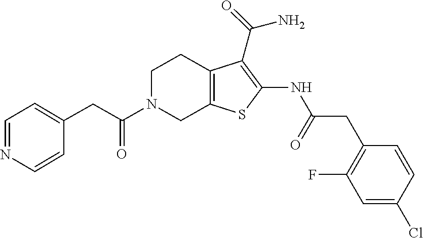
C1(CC(N2CC3=C(CC2)C(C(=O)N)=C(NC(CC2=C(F)C=C(Cl)C=C2)=O)S3)=O)=CC=NC=C1
